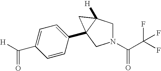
N1(C(C(F)(F)F)=O)CC2([H])C(C3=CC=C(C(=O)[H])C=C3)(C1)C2
